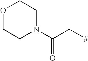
O1CCN(C(C[#])=O)CC1
